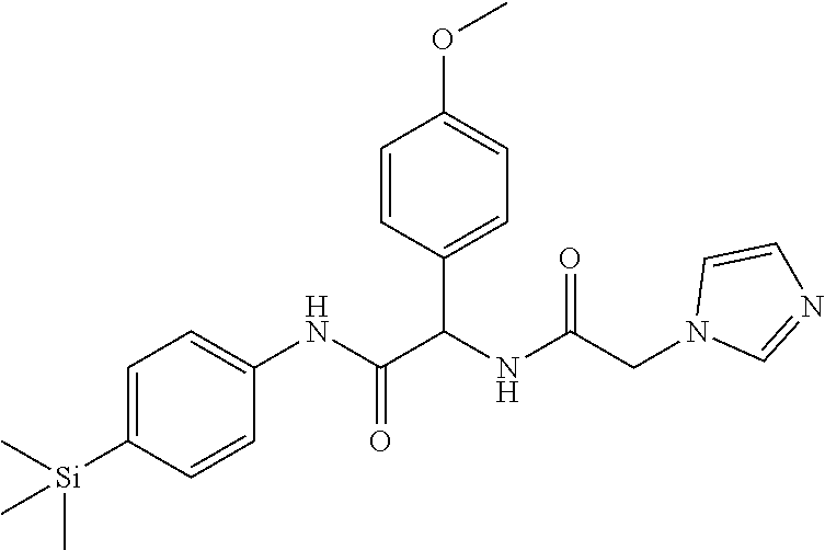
C1=C([Si](C)(C)C)C=CC(NC(=O)C(NC(CN2C=NC=C2)=O)C2=CC=C(OC)C=C2)=C1
